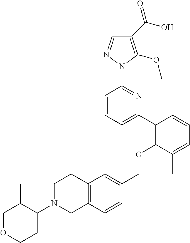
C1(C(O)=O)=C(OC)N(C2=NC(C3=C(OCC4=CC5=C(C=C4)CN(C4C(C)COCC4)CC5)C(C)=CC=C3)=CC=C2)N=C1
